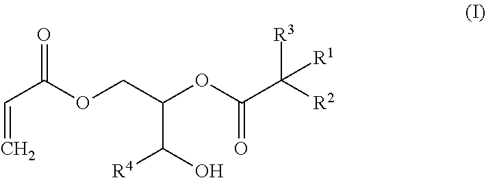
O=C(OCC(OC(C([R2])([R3])[R1])=O)C(O)[R4])C=C
